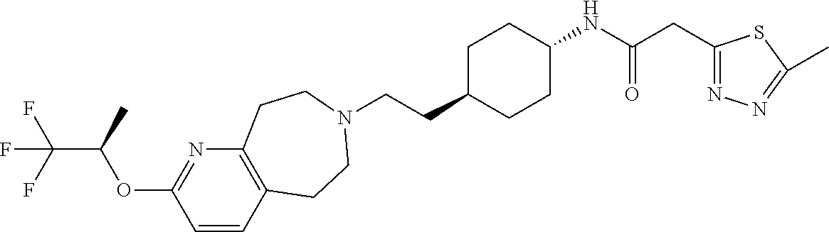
C1=CC2=C(N=C1OC(C(F)(F)F)C)CCN(CCC1CCC(NC(CC3=NN=C(C)S3)=O)CC1)CC2
